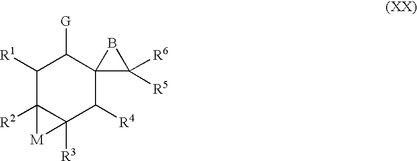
C1([R1])C2([R2])C([R3])(C([R4])C3(C1[G])C([R5])([R6])B3)[M]2
